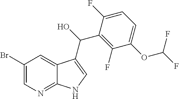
C1(Br)=CN=C2C(=C1)C(C(O)C1=C(F)C(OC(F)F)=CC=C1F)=CN2
